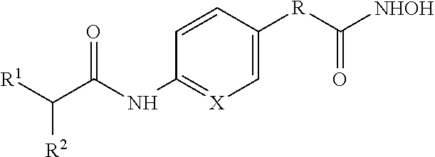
C1=C([R]C([NHOH])=O)C=CC(NC(=O)C([R2])[R1])=[X]1
